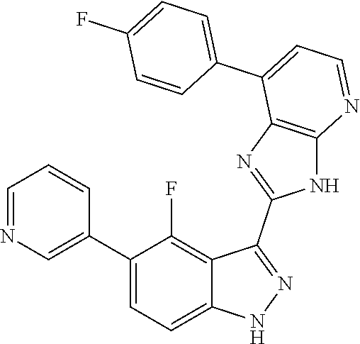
C1=NC=C(C2=CC=C3C(=C2F)C(C2=NC4=C(N2)N=CC=C4C2=CC=C(F)C=C2)=NN3)C=C1
